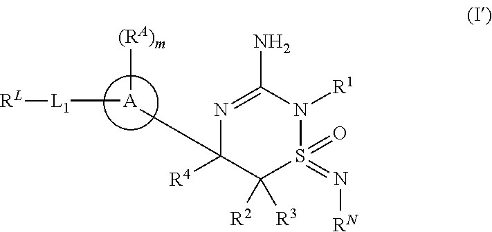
N1=C(N)N([R1])S(=O)(=N[RN])C([R2])([R3])C1([R4])C.[A]([(RA)m])[L1][RL]
